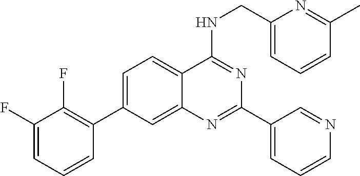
C1=C(C2=C(F)C(F)=CC=C2)C=C2C(=C1)C(NCC1=CC=CC(C)=N1)=NC(C1=CC=CN=C1)=N2
